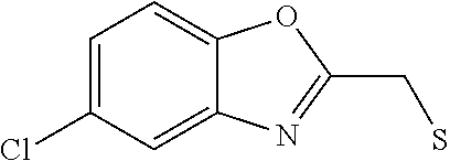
C1=C(Cl)C=C2C(=C1)OC(CS)=N2
